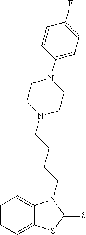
C1=CC=C2C(=C1)N(CCCCN1CCN(C3=CC=C(F)C=C3)CC1)C(=S)S2
